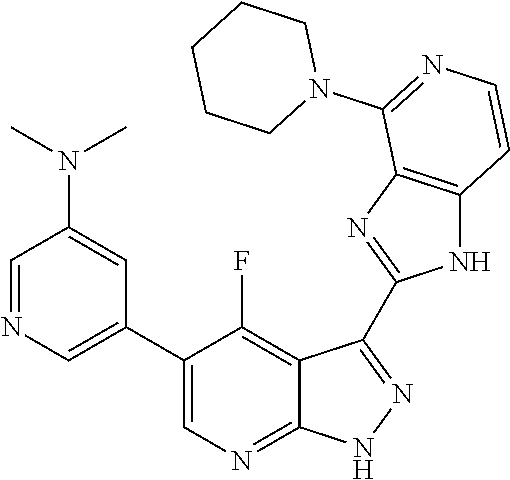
C1=NC=C(C2=CN=C3C(=C2F)C(C2=NC4=C(N2)C=CN=C4N2CCCCC2)=N[N H]3)C=C1N(C)C
